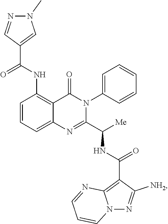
C1=CC=C2C(=C1NC(C1=CN(C)N=C1)=O)C(=O)N(C1=CC=CC=C1)C(C([Me])NC(C1=C3N(N=C1[NH2])C=CC=N3)=O)=N2
